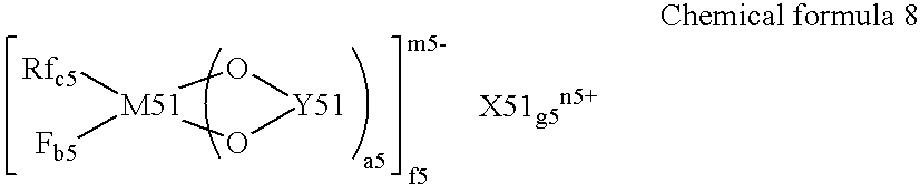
[Rfc5][M51]1([Fb5])O[Y51]O1
